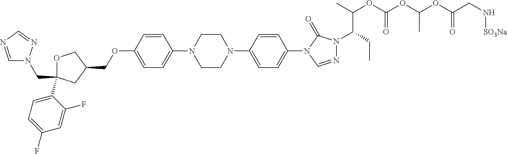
C(OC1=CC=C(N2CCN(C3=CC=C(N4C(=O)N(C(C(C)OC(OC(OC(CN[SO3Na])=O)C)=O)CC)N=C4)C=C3)CC2)C=C1)C1COC(CN2C=NC=N2)(C2=CC=C(F)C=C2F)C1
